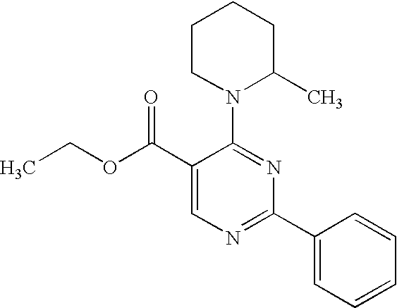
C1(C(OCC)=O)=CN=C(C2=CC=CC=C2)N=C1N1C(C)CCCC1
